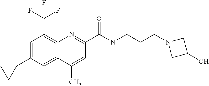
C1(C)=CC(C(NCCCN2CC(O)C2)=O)=NC2=C(C(F)(F)F)C=C(C3CC3)C=C12
